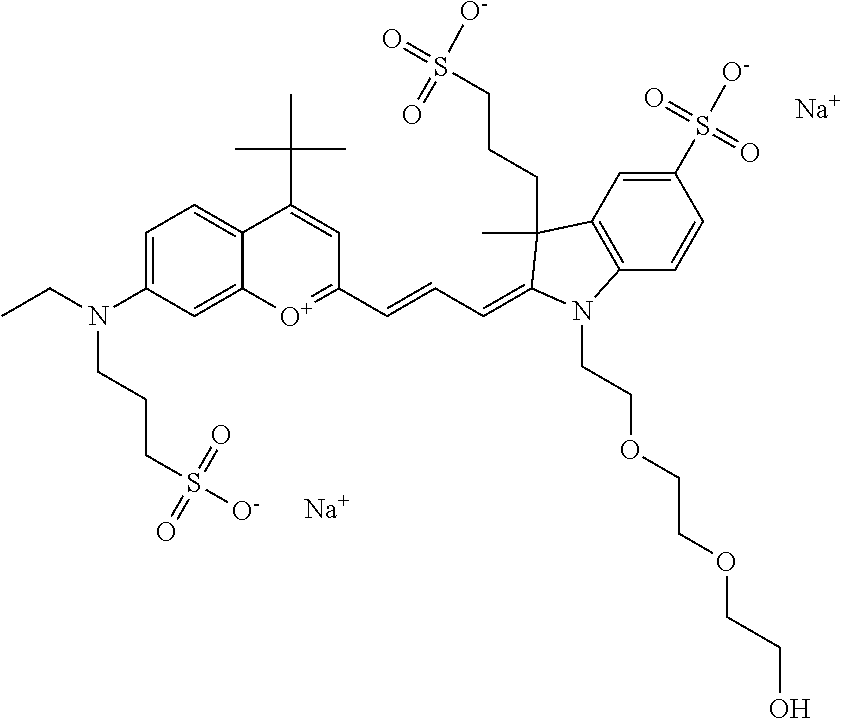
[Na].CCN(C1=CC=C2C(=C1)[O+]=C(C=CC=C1C(C)(CCCS(=O)([O-])=O)C3=C(C=CC(S([O-])(=O)=O)=C3)N1CCOCCOCCO)C=C2C(C)(C)C)CCCS([O-])(=O)=O.[Na]
